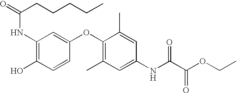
C(CCC(=O)NC1=C(O)C=CC(OC2=C(C)C=C(NC(C(OCC)=O)=O)C=C2C)=C1)CC
